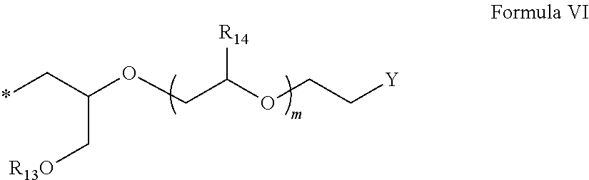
*CC(OCC(OCC[Y])[R14])C[R13O]
